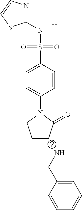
C1(NS(C2=CC=C(N3CCCC3=O)C=C2)(=O)=O)=NC=CS1.[H].NCC1=CC=CC=C1
